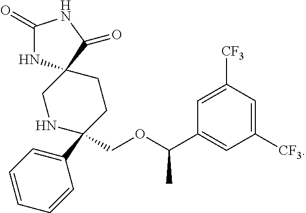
C1(COC(C2=CC([CF3])=CC([CF3])=C2)C)(C2=CC=CC=C2)CCC2(CN1)NC(=O)NC2=O
